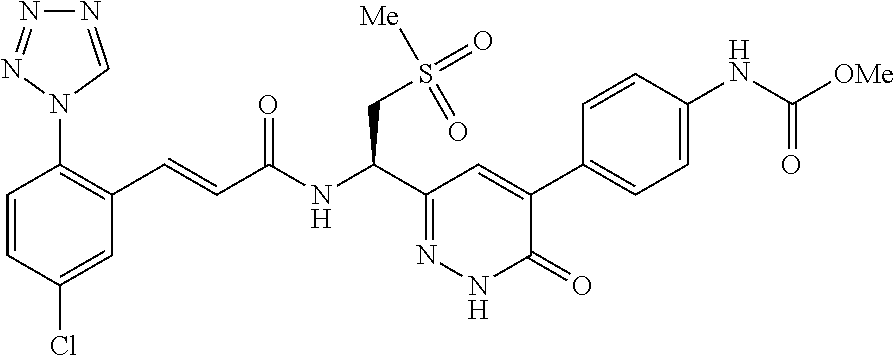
C1=CC(Cl)=CC(C=CC(NC(C2=NNC(=O)C(C3=CC=C(NC([OMe])=O)C=C3)=C2)CS(=O)(=O)[Me])=O)=C1N1N=NN=C1
